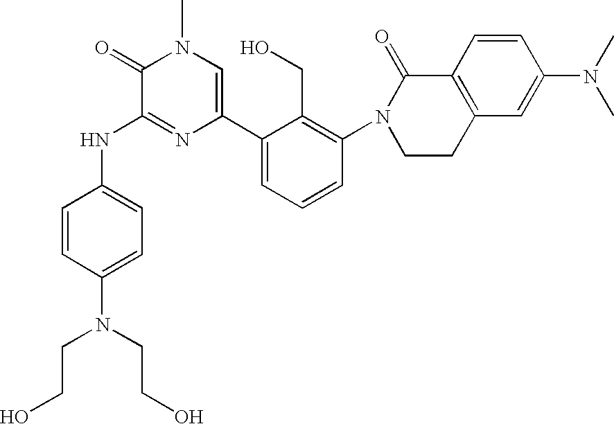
N(C1=NC(C2=CC=CC(N3CCC4=C(C3=O)C=CC(N(C)C)=C4)=C2CO)=CN(C)C1=O)C1=CC=C(N(CCO)CCO)C=C1
